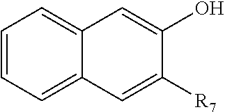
C1=CC=C2C(=C1)C=C(O)C([R7])=C2
